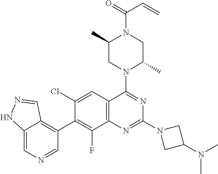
C12=C(C=C(Cl)C(C3=C4C(=CN=C3)NN=C4)=C1F)C(N1C(C)CN(C(C=C)=O)C(C)C1)=NC(N1CC(N(C)C)C1)=N2
